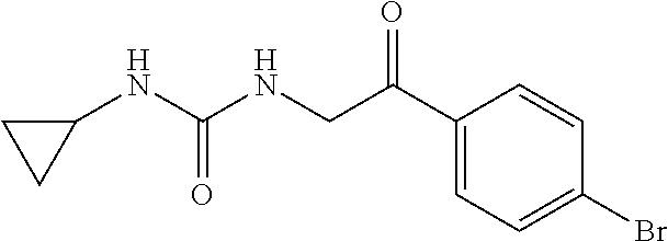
C1(NC(NCC(C2=CC=C(Br)C=C2)=O)=O)CC1
